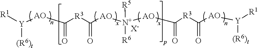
[R1][Y]([AO]C([R3]C([AO][N+]([AO]C([R3]C([AO][Y]([R1])[(R6)t])=O)=O)([R6])[R5])=O)=O)[(R6)t].[X-]
